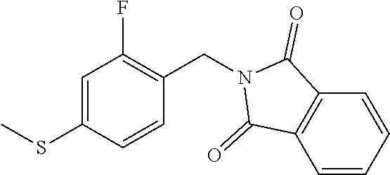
C1=CC=CC2=C1C(=O)N(CC1=C(F)C=C(SC)C=C1)C2=O
